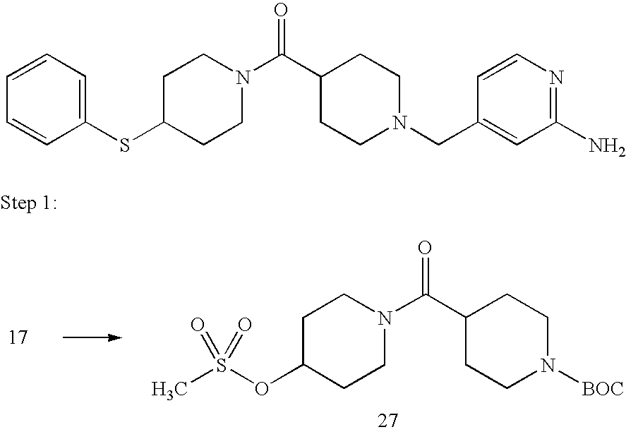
C1C(OS(C)(=O)=O)CCN(C(C2CCN([BOC])CC2)=O)C1.C1(SC2CCN(C(C3CCN(CC4=CC(N)=NC=C4)CC3)=O)CC2)=CC=CC=C1
